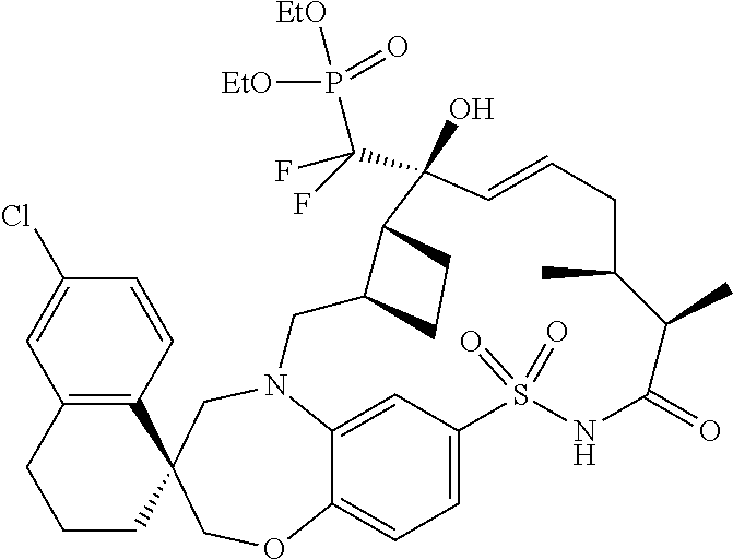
N12C3=CC(=CC=C3OCC3(C4=C(C=C(Cl)C=C4)CCC3)C1)S(=O)(=O)NC(=O)C(C)C(C)CC=CC(O)(C(P([EtO])([EtO])=O)(F)F)C1C(C2)CC1
